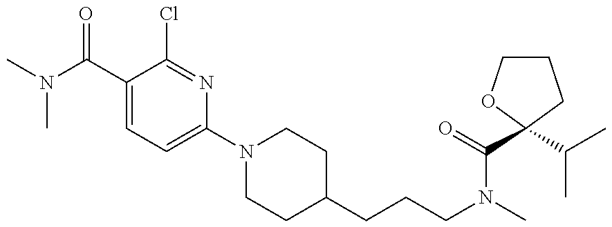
CN(C(C1=CC=C(N2CCC(CCCN(C)C(=O)C3(C(C)C)OCCC3)CC2)N=C1Cl)=O)C
